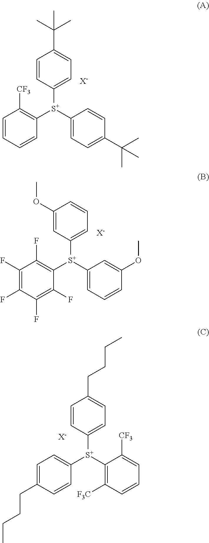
C1=CC([S+](C2=C([CF3])C=CC=C2)C2=CC=C(C(C)(C)C)C=C2)=CC=C1C(C)(C)C.[X-].C1(OC)=CC([S+](C2=C(F)C(F)=C(F)C(F)=C2F)C2=CC=CC(OC)=C2)=CC=C1.[X-].C1=CC([S+](C2=CC=C(CCCC)C=C2)C2=C([F3C])C=CC=C2[CF3])=CC=C1CCCC.[X-]
